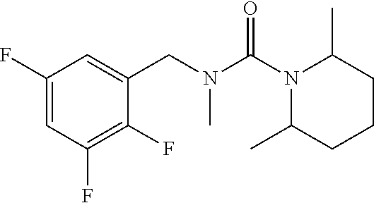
C1(F)=CC(F)=C(F)C(CN(C(N2C(C)CCCC2C)=O)C)=C1
